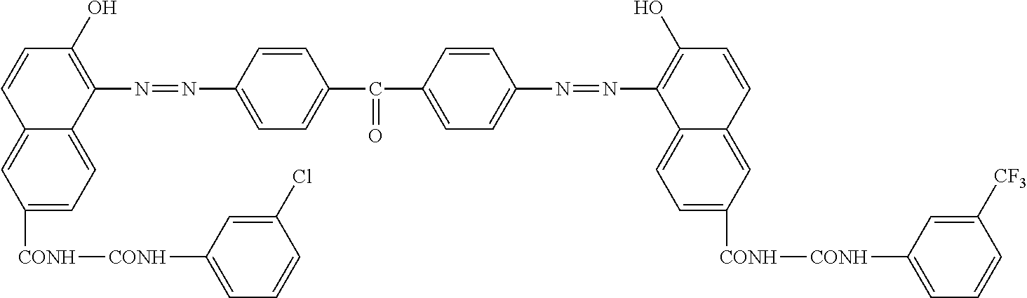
C1([CONH][CONH]C2=CC=CC(Cl)=C2)=CC=C2C(=C1)C=CC(O)=C2N=NC1=CC=C(C(C2=CC=C(N=NC3=C(O)C=CC4=CC([CONH][CONH]C5=CC=CC([CF3])=C5)=CC=C43)C=C2)=O)C=C1
